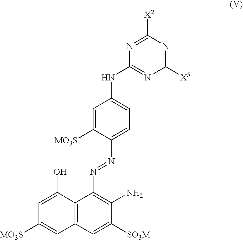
C1(NC2=CC=C(N=NC3=C(N)C([SO3M])=CC4=C3C(O)=CC([MO3S])=C4)C([MO3S])=C2)=NC([X5])=NC([X2])=N1
